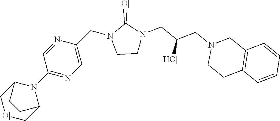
C1CN(CC(CN2CCC3=C(C2)C=CC=C3)[HO|])C(=[O|])N1CC1=CN=C(N2C3C[O|]CC2CC3)C=N1
